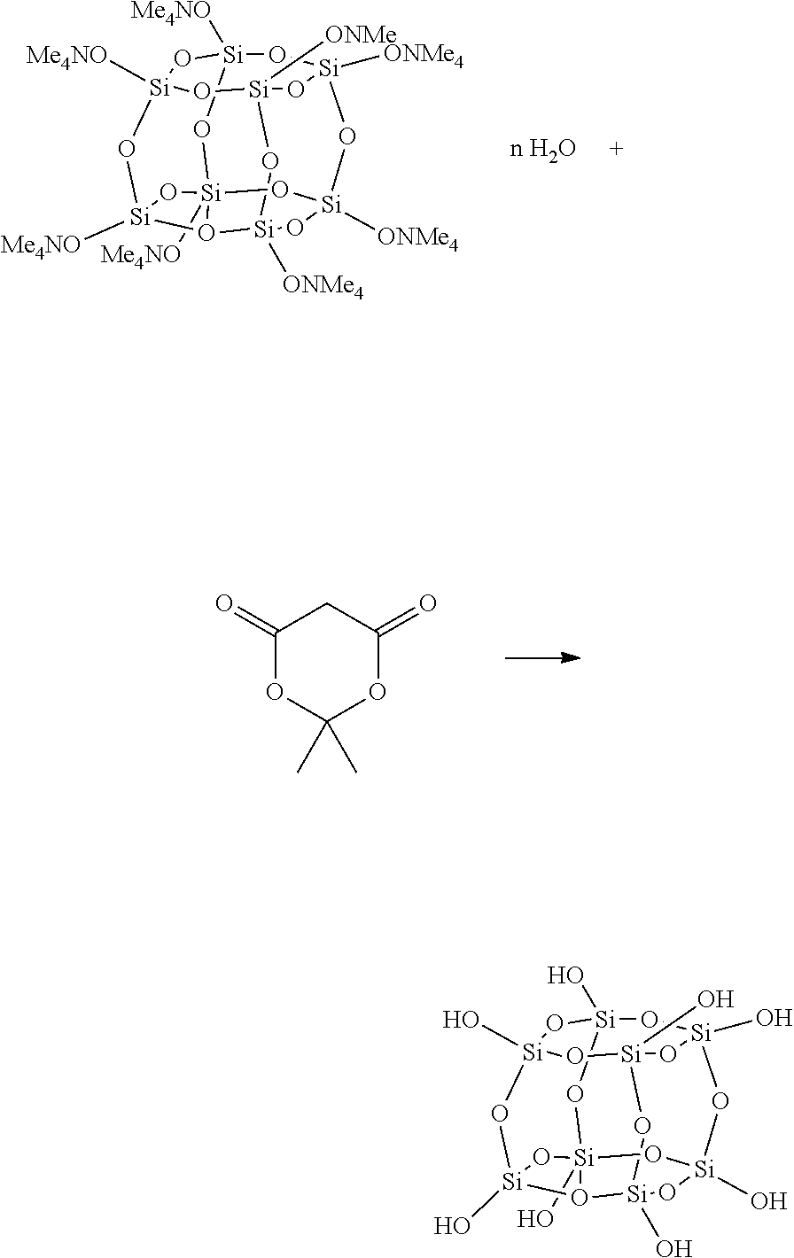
[Si]12([ONMe4])O[Si]3([ONMe])O[Si]4([ONMe4])O[Si]([ONMe4])(O1)O[Si]15([Me4NO])O[Si]([Me4NO])(O[Si]([Me4NO])(O[Si]([Me4NO])(O1)O4)O3)O25.C1(=O)OC(C)(C)OC(=O)C1.[Si]12(O)O[Si]3(O)O[Si]4(O)O[Si](O)(O1)O[Si]15(O)O[Si](O)(O[Si](O)(O[Si](O)(O1)O4)O3)O25
